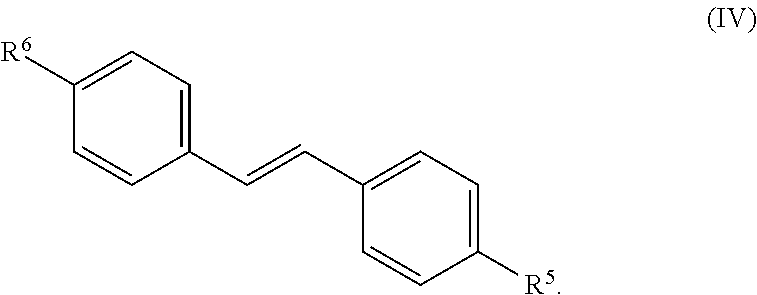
C1=C([R5])C=CC(C=CC2=CC=C([R6])C=C2)=C1
